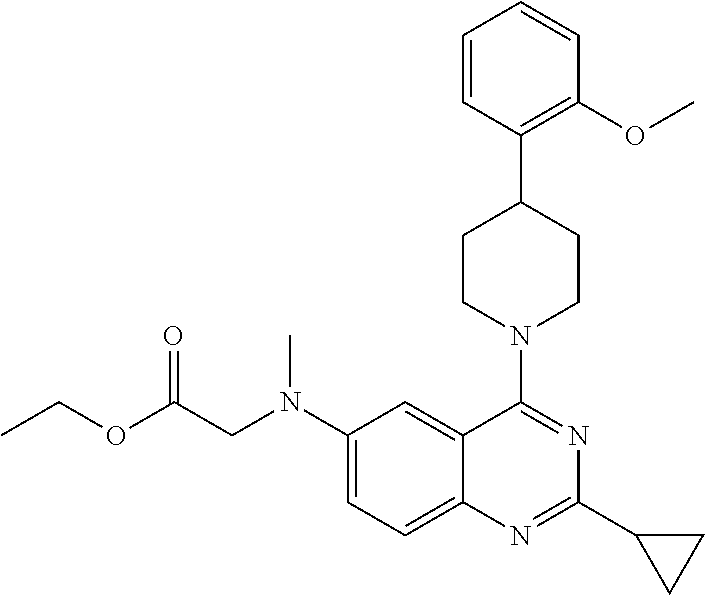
C1(N(CC(OCC)=O)C)=CC=C2C(=C1)C(N1CCC(C3=C(OC)C=CC=C3)CC1)=NC(C1CC1)=N2
